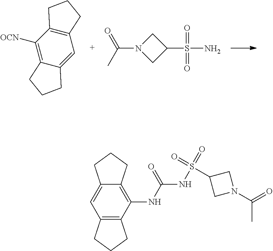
C12=C([OCN])C3=C(C=C1CCC2)CCC3.N1(C(C)=O)CC(S(N)(=O)=O)C1.N1(C(=O)C)CC(S(NC(NC2=C3C(=CC4=C2CCC4)CCC3)=O)(=O)=O)C1
